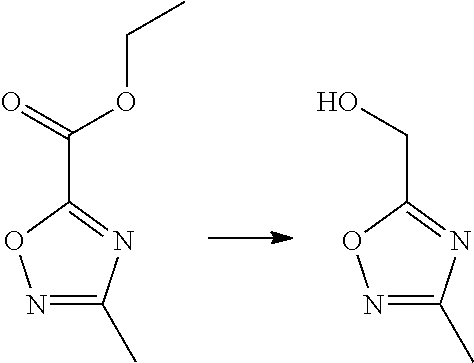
N1=C(C)N=C(C(=O)OCC)O1.N1=C(C)N=C(CO)O1
